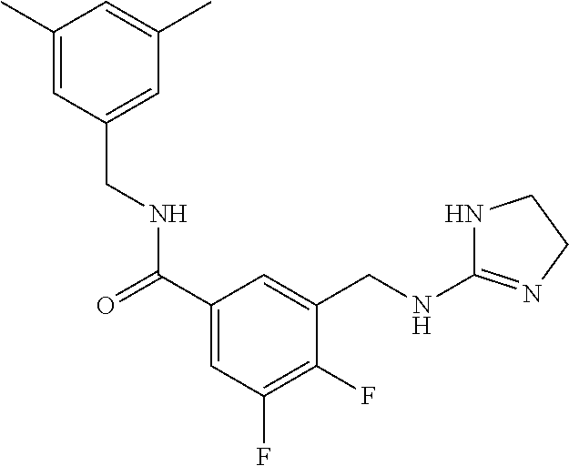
C1(C)=CC(CNC(=O)C2=CC(F)=C(F)C(CNC3=NCCN3)=C2)=CC(C)=C1
